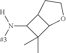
C1(N([#3])[H])C(C)(C)C2C1CCO2
